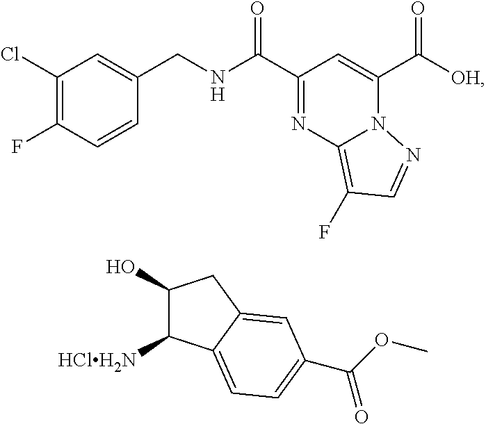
C1(Cl)=C(F)C=CC(CNC(C2=NC3=C(F)C=NN3C(C([OH])=O)=C2)=O)=C1.C1(O)C([HClH2N])C2=CC=C(C(OC)=O)C=C2C1
